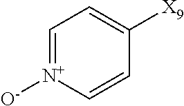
C1=C[N+]([O-])=CC=C1[X9]
